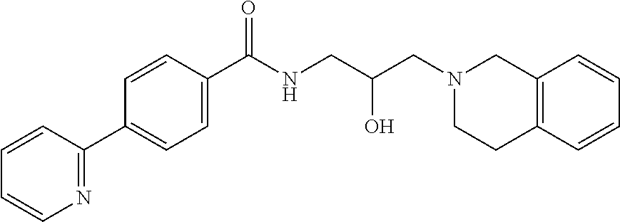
C1(C(NCC(CN2CC3=C(CC2)C=CC=C3)O)=O)=CC=C(C2=NC=CC=C2)C=C1
